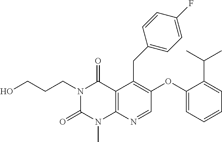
C(C1=C(OC2=CC=CC=C2C(C)C)C=NC2=C1C(=O)N(CCCO)C(=O)N2C)C1=CC=C(F)C=C1
